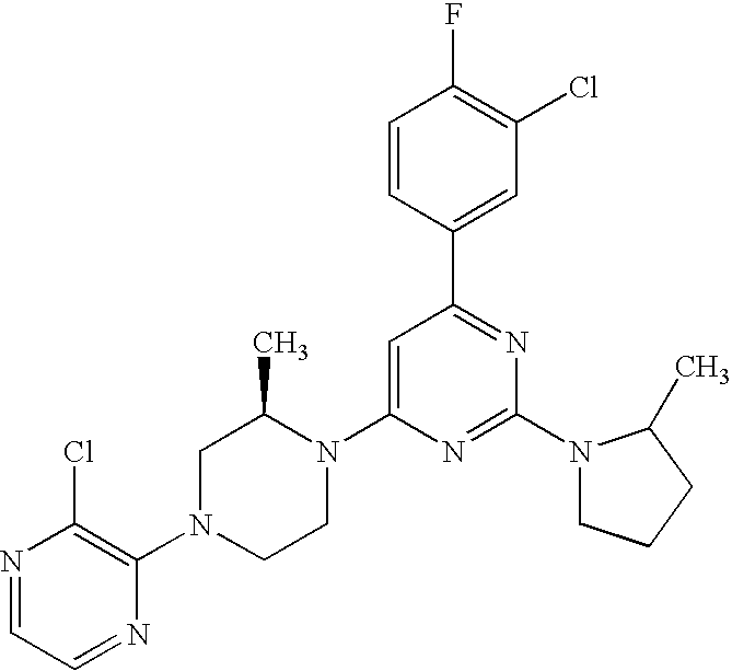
N1=CC=NC(N2CCN(C3=CC(C4=CC(Cl)=C(F)C=C4)=NC(N4CCCC4C)=N3)C(C)C2)=C1Cl
